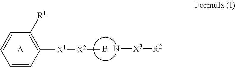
C1=CC([X1][X2]C)=C([R1])C=C1.[A].B.[X3]([R2])N
